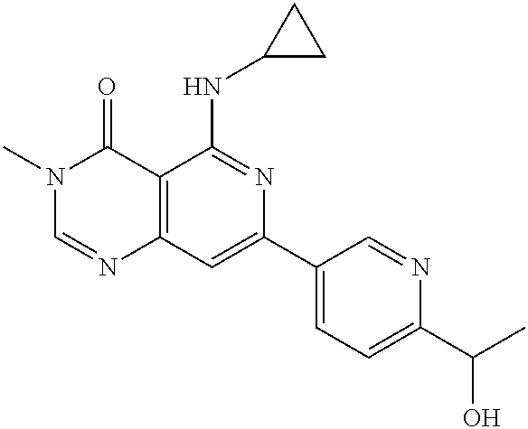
C12=C(C=C(C3=CC=C(C(C)O)N=C3)N=C1NC1CC1)N=CN(C)C2=O
